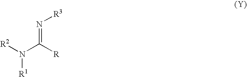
N([R1])([R2])C([R])=N[R3]
